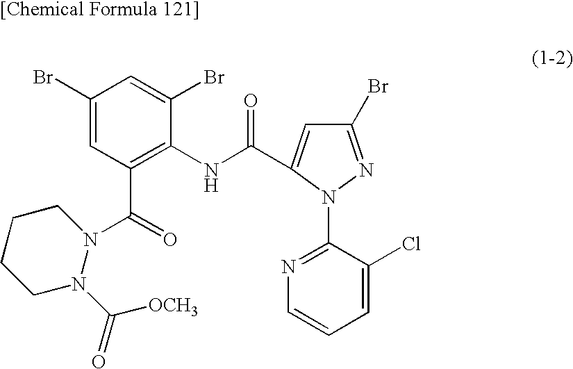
C1(Br)=CC(C(=O)N2CCCCN2C(=O)[OCH3])=C(NC(=O)C2=CC(Br)=NN2C2=NC=CC=C2Cl)C(Br)=C1
